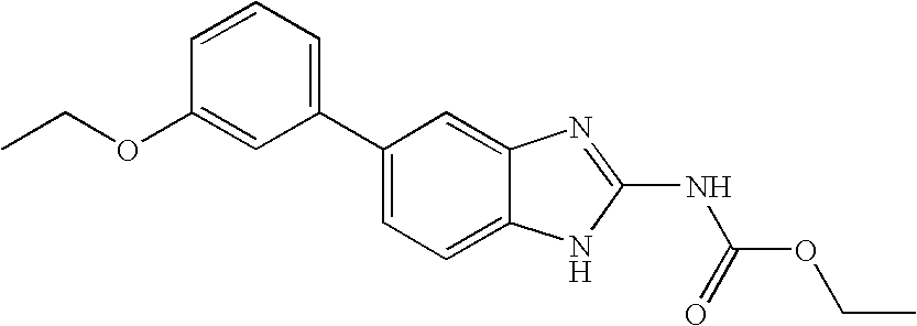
C1=CC(OCC)=CC(C2=CC=C3C(=C2)N=C(NC(OCC)=O)N3)=C1
